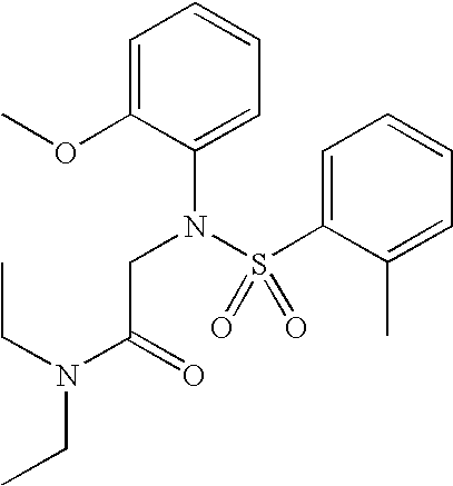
C1=C(OC)C(N(S(C2=CC=CC=C2C)(=O)=O)CC(=O)N(CC)CC)=CC=C1
